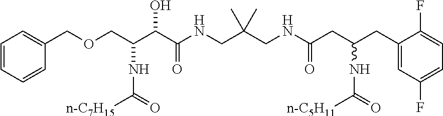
C1=CC=CC(COCC(C(C(NCC(CNC(CC(CC2=CC(F)=CC=C2F)NC([n-C5H11])=O)=O)(C)C)=O)O)NC([n-C7H15])=O)=C1
